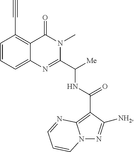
C1=CC=C2C(=C1C#C)C(=O)N(C)C(C([Me])NC(=O)C1=C3N(N=C1[NH2])C=CC=N3)=N2
